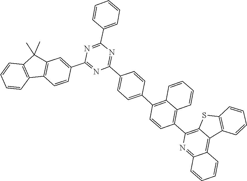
C1=CC=C(C2=NC(C3=CC4=C(C5=C(C4(C)C)C=CC=C5)C=C3)=NC(C3=CC=C(C4=C5C=CC=CC5=C(C5=C6SC7=C(C6=C6C(=N5)C=CC=C6)C=CC=C7)C=C4)C=C3)=N2)C=C1
